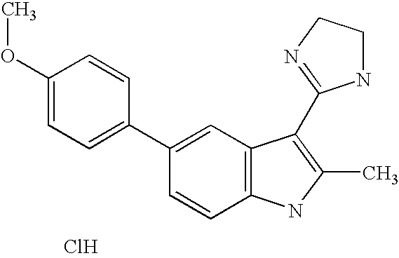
C1=C(C2=CC=C(OC)C=C2)C=CC2=C1C(C1=NCCN1)=C(C)N2.Cl
